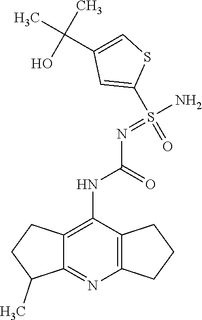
C12=C(C(NC(N=S(N)(=O)C3=CC(C(C)(C)O)=CS3)=O)=C3C(=N1)C(C)CC3)CCC2
